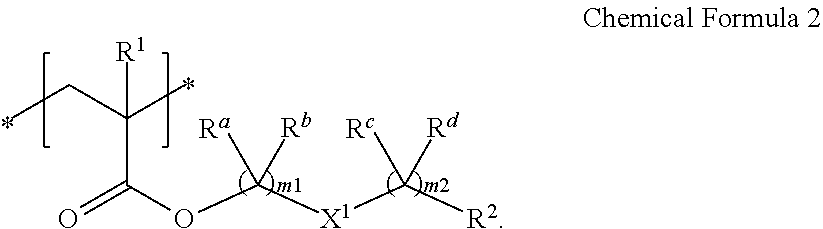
CCC(C)([R1])C(OC([X1]C([R2])([Rd])[Rc])([Rb])[Ra])=O
